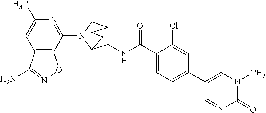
C1(N2C3C(NC(C4=CC=C(C5=CN(C)C(=O)N=C5)C=C4Cl)=O)C(C2)CC3)=NC(C)=CC2=C1ON=C2N
